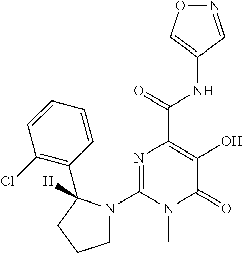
O1N=CC(NC(C2=C(O)C(=O)N(C)C(N3CCCC3(C3=C(Cl)C=CC=C3)[H])=N2)=O)=C1
